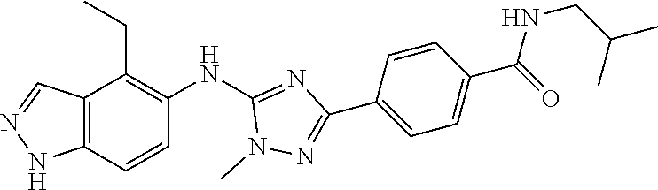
C12=C(C=CC(NC3=NC(C4=CC=C(C(NCC(C)C)=O)C=C4)=NN3C)=C1CC)NN=C2
